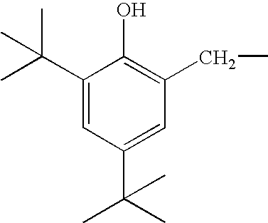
C1(C(C)(C)C)=CC(C(C)(C)C)=CC(CC)=C1O
